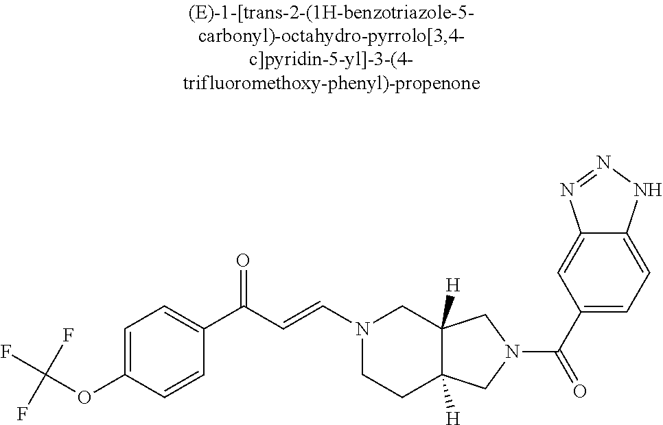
C1=C(OC(F)(F)F)C=CC(C(C=CN2CCC3([H])C([H])(C2)CN(C(C2=CC=C4C(=C2)N=NN4)=O)C3)=O)=C1
